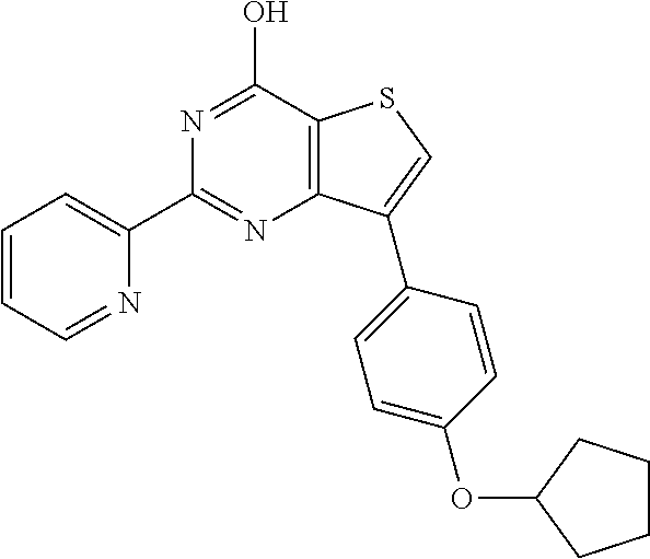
N1=CC=CC=C1C1=NC2=C(C(O)=N1)SC=C2C1=CC=C(OC2CCCC2)C=C1
